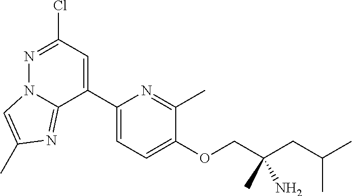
CC(CC(COC1=CC=C(C2=CC(Cl)=NN3C2=NC(C)=C3)N=C1C)(N)C)C
